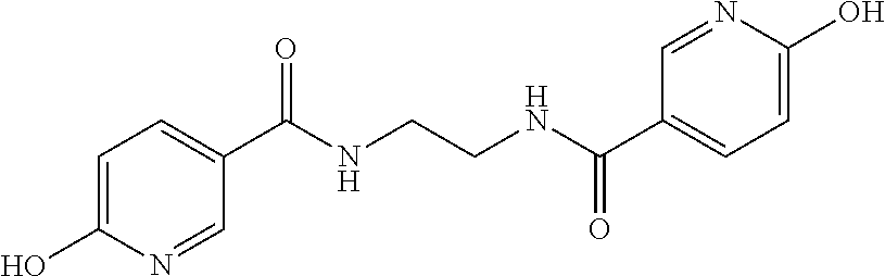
C1=C(O)N=CC(C(NCCNC(C2=CC=C(O)N=C2)=O)=O)=C1
